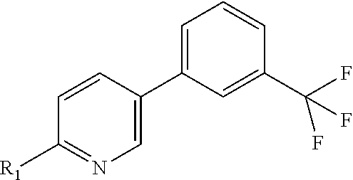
C1=CC(C2=CC=CC(C(F)(F)F)=C2)=CN=C1[R1]
